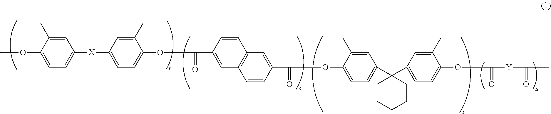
O(C1=CC=C([X]C2=CC=C(OC(C3=CC4=C(C=C(C(=O)OC5=CC=C(C6(C7=CC=C(OC(=O)[Y]C(=O)C)C(C)=C7)CCCCC6)C=C5C)C=C4)C=C3)=O)C(C)=C2)C=C1C)C
